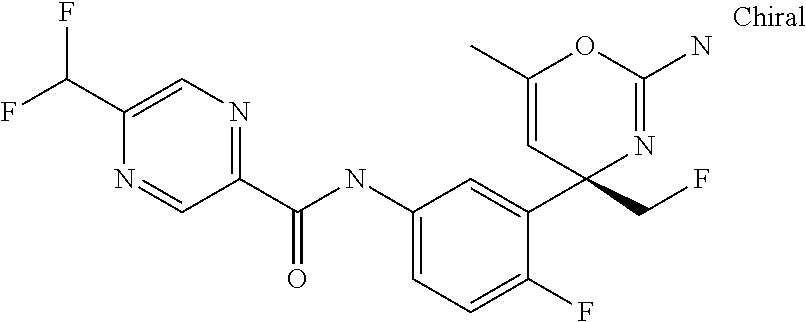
C1(C(NC2=CC=C(F)C(C3(CF)N=C(N)OC(C)=C3)=C2)=O)=NC=C(C(F)F)N=C1
